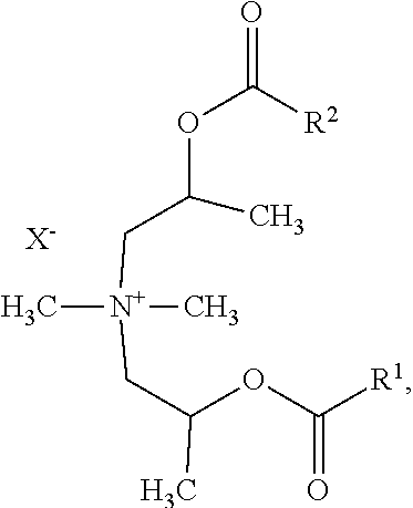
C[N+](C)(CC(C)OC([R2])=O)CC(OC([R1])=O)C.[X-]
